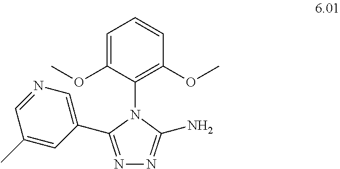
C1=C(OC)C(N2C(C3=CN=CC(C)=C3)=NN=C2N)=C(OC)C=C1
